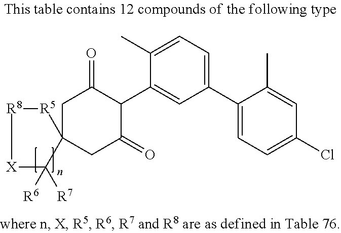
C1(C2=CC=C(Cl)C=C2C)=CC=C(C)C(C2C(=O)CC3(CC2=O)[R5][R8][X]C3([R6])[R7])=C1
